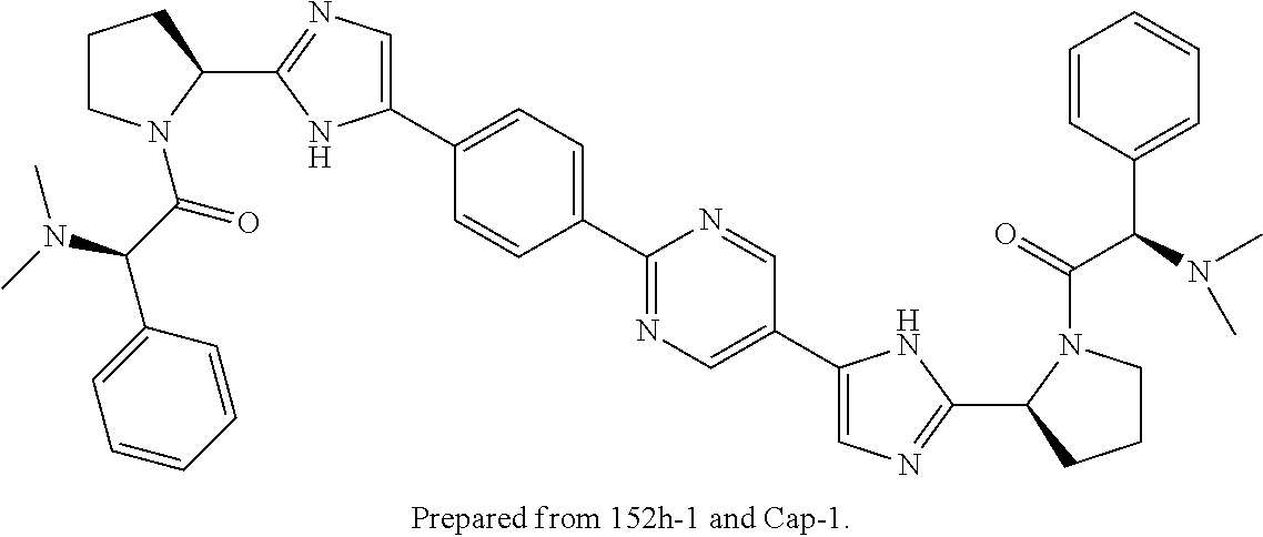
C1CN(C(C(N(C)C)C2=CC=CC=C2)=O)C(C2=NC=C(C3=CC=C(C4=NC=C(C5=CN=C(C6CCCN6C(=O)C(C6=CC=CC=C6)N(C)C)N5)C=N4)C=C3)N2)C1
